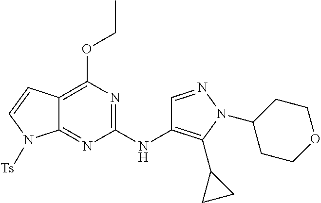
C12=C(OCC)N=C(NC3=C(C4CC4)N(C4CCOCC4)N=C3)N=C1N([Ts])C=C2
